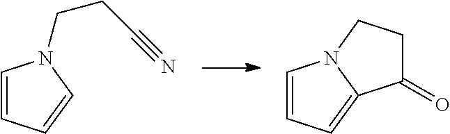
C1=CC=CN1CCC#N.C1=CC=C2N1CCC2=O
